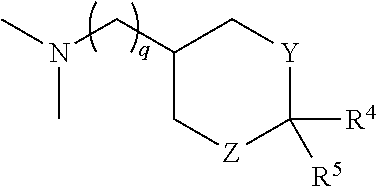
C1C(CN(C)C)C[Y]C([R4])([R5])[Z]1
